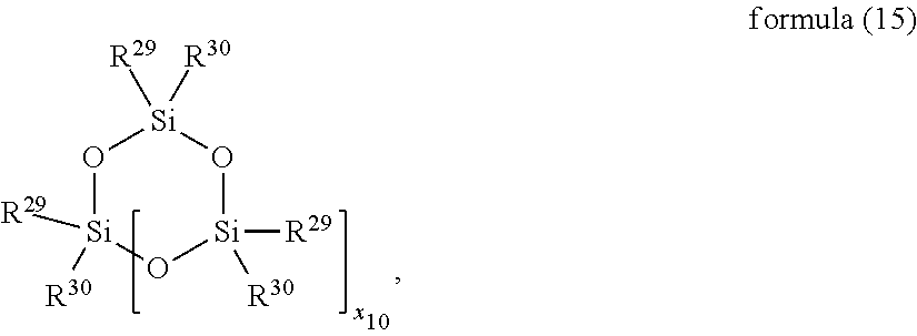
O1[Si]([R29])([R30])O[Si]([R29])([R30])O[Si]1([R30])[R29]
